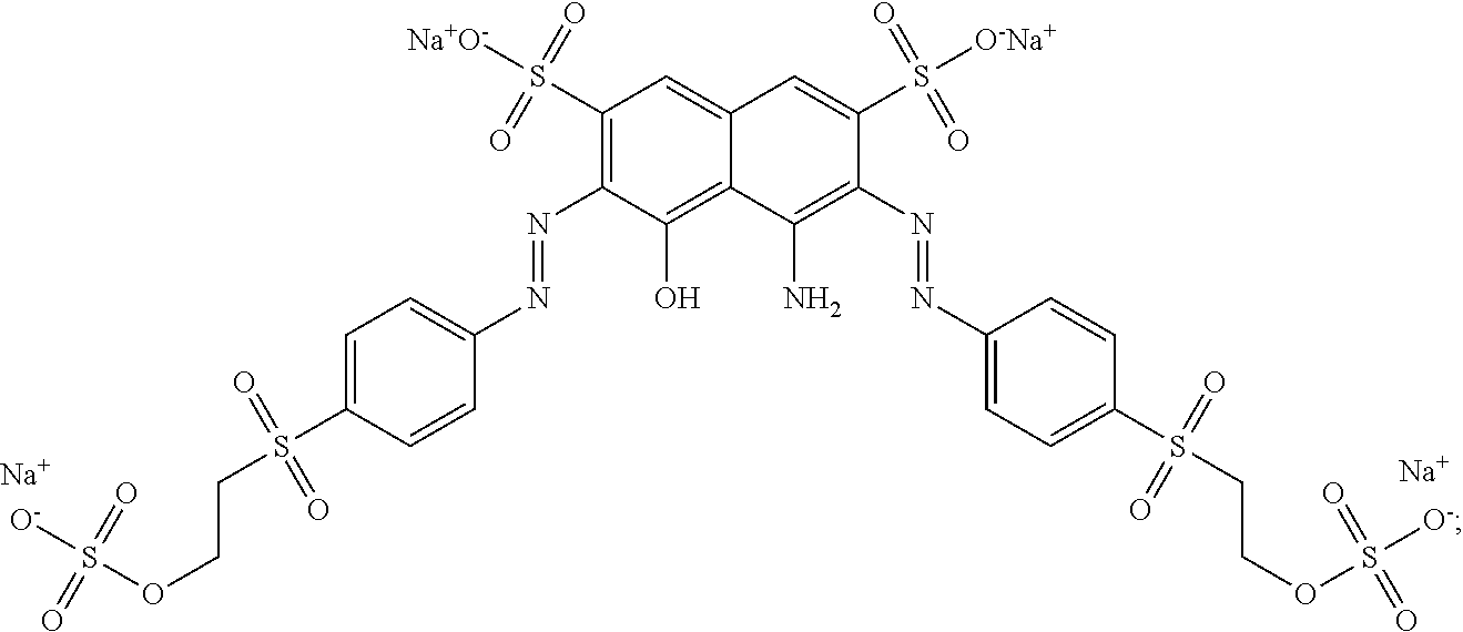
[Na].[Na].S(C1=CC=C(N=NC2=C(S([Na+O-])(=O)=O)C=C3C(=C2O)C(N)=C(N=NC2=CC=C(S(CCOS([O-])(=O)=O)(=O)=O)C=C2)C(S([O-Na+])(=O)=O)=C3)C=C1)(CCOS([O-])(=O)=O)(=O)=O
